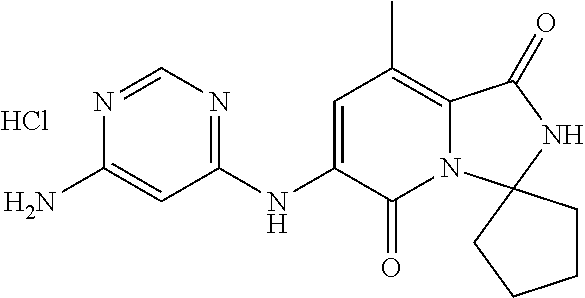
N1=CN=C(NC2=CC(C)=C3N(C2=O)C2(NC3=O)CCCC2)C=C1N.Cl
